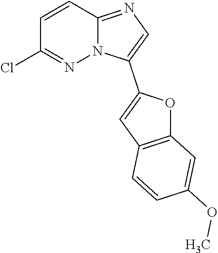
C1=CC2=NC=C(C3=CC4=C(O3)C=C(OC)C=C4)N2N=C1Cl
